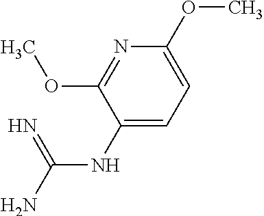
C(NC1=CC=C(OC)N=C1OC)(N)=N
